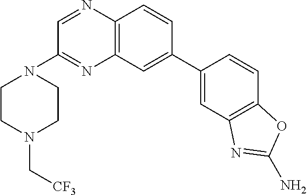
C12=C(C=CC(C3=CC4=C(C=C3)OC(N)=N4)=C1)N=CC(N1CCN(C[CF3])CC1)=N2
